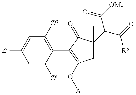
C1=C([Ze])C(C2=C(O[A])CC(C(C([R6])=O)(C([OMe])=O)C)(C)C2=O)=C([Za])C=C1[Zc]
